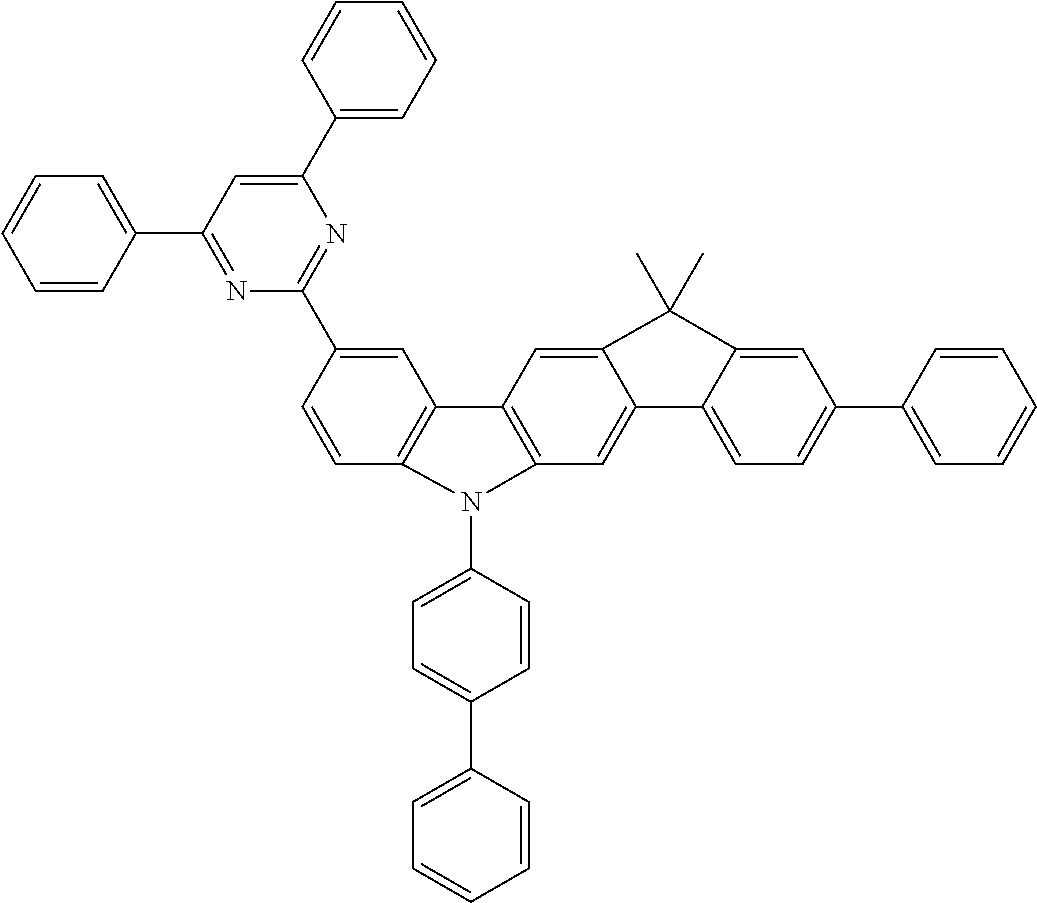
C1=C(C2=NC(C3=CC=CC=C3)=CC(C3=CC=CC=C3)=N2)C=CC2=C1C1=C(C=C3C(=C1)C(C)(C)C1=CC(C4=CC=CC=C4)=CC=C31)N2C1=CC=C(C2=CC=CC=C2)C=C1
